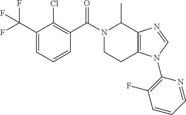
C1(C(F)(F)F)=CC=CC(C(N2CCC3=C(C2C)N=CN3C2=C(F)C=CC=N2)=O)=C1Cl
